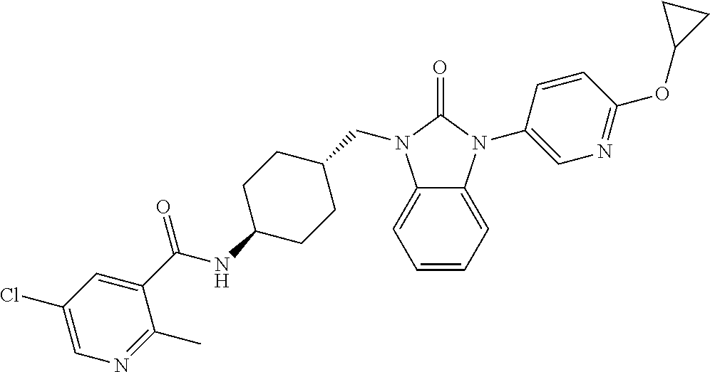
C1=CC=C2C(=C1)N(CC1CCC(NC(C3=CC(Cl)=CN=C3C)=O)CC1)C(=O)N2C1=CN=C(OC2CC2)C=C1
